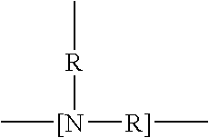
[R]([[N]([R]]C)C)C
